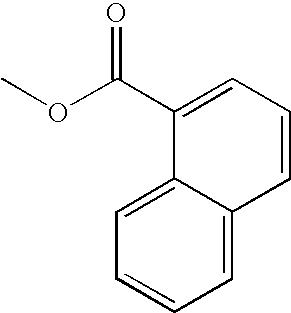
C1=C2C(=CC=C1)C(C(OC)=O)=CC=C2
